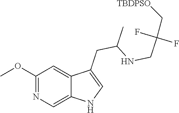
C1(OC)=NC=C2C(=C1)C(CC(C)NCC(C[TBDPSO])(F)F)=CN2
